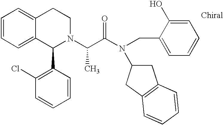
C1=CC=C2C(=C1)CCN(C(C(N(C1CC3=C(C1)C=CC=C3)CC1=CC=CC=C1O)=O)C)C2C1=C(Cl)C=CC=C1
